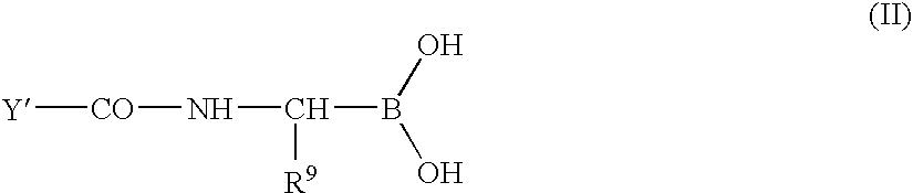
[Y][CO]NC(B(O)O)[R9]
